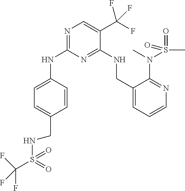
C1=C(NC2=NC=C(C(F)(F)F)C(NCC3=CC=CN=C3N(C)S(C)(=O)=O)=N2)C=CC(CNS(=O)(=O)C(F)(F)F)=C1
